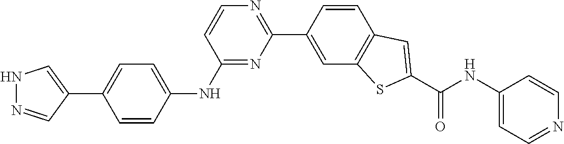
N1N=CC(C2=CC=C(NC3=NC(C4=CC5=C(C=C4)C=C(C(NC4=CC=NC=C4)=O)S5)=NC=C3)C=C2)=C1
